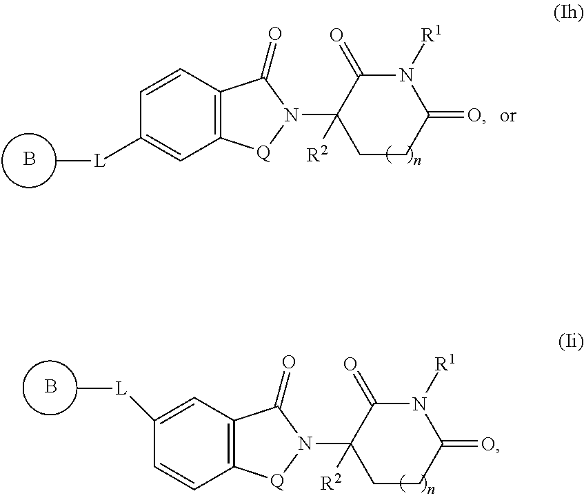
B.C12=C([Q]N(C3([R2])CCC(=O)N([R1])C3=O)C1=O)C=C([L]C)C=C2.C12=C([Q]N(C3([R2])CCC(=O)N([R1])C3=O)C1=O)C=CC([L]C)=C2.B
